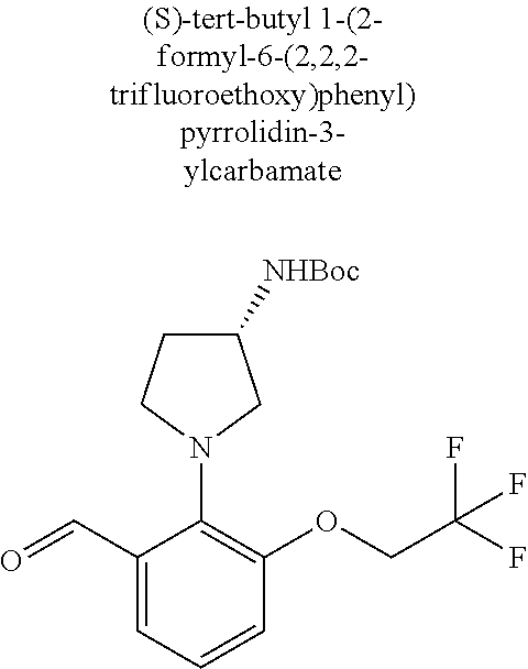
C1(C=O)=CC=CC(OCC(F)(F)F)=C1N1CCC([NHBoc])C1
